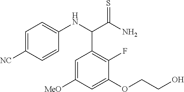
C1=C([MeO])C=C(OCCO)C(F)=C1C(NC1=CC=C([NC])C=C1)C(N)=S
